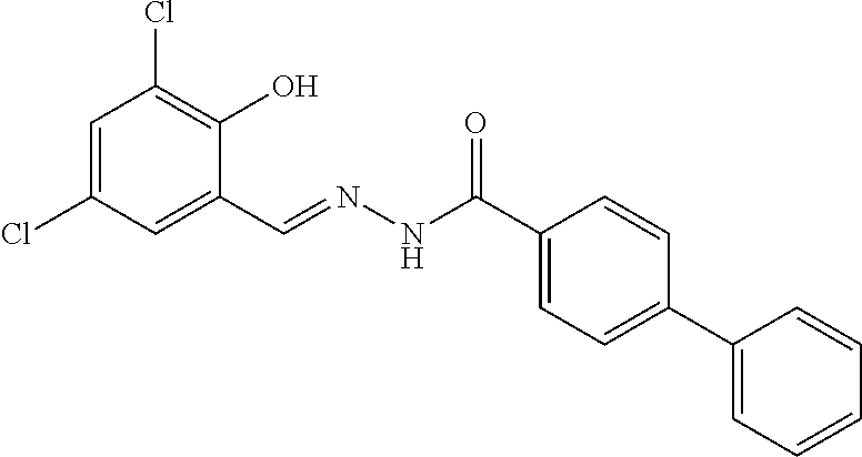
C1=C(Cl)C=C(C=NNC(C2=CC=C(C3=CC=CC=C3)C=C2)=O)C(O)=C1Cl
